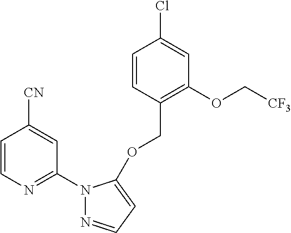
C1=CN=C(N2N=CC=C2OCC2=C(OC[CF3])C=C(Cl)C=C2)C=C1[CN]
